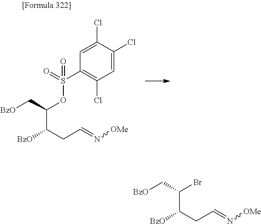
C([BzO])C(OS(=O)(C1=C(Cl)C=C(Cl)C(Cl)=C1)=O)C(CC=N[OMe])[BzO].C([BzO])C(Br)C(CC=N[OMe])[BzO]
